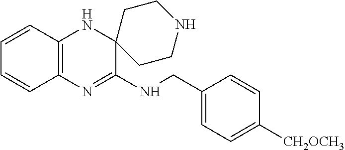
C12=C(N=C(NCC3=CC=C([CH2OCH3])C=C3)C3(N1)CCNCC3)C=CC=C2
